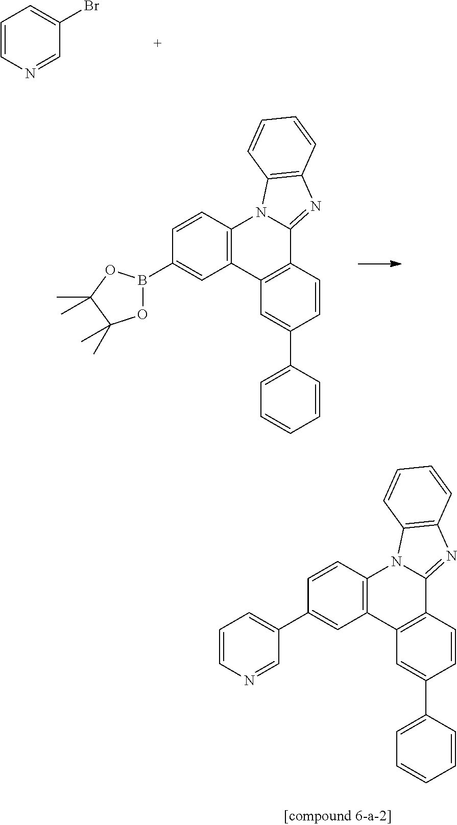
C1=CN=CC(Br)=C1.C1=CC2=C(C=C1B1OC(C)(C)C(C)(C)O1)C1=C(C3=NC4=C(N23)C=CC=C4)C=CC(C2=CC=CC=C2)=C1.C1=CC2=C(C=C1C1=CC=CN=C1)C1=C(C3=NC4=C(N23)C=CC=C4)C=CC(C2=CC=CC=C2)=C1
